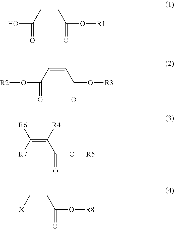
C(=CC(=O)O[R1])C(O)=O.C(=CC(=O)O[R3])C(O[R2])=O.C(=C([R4])C(O[R5])=O)([R7])[R6].C(=CC(O[R8])=O)[X]
